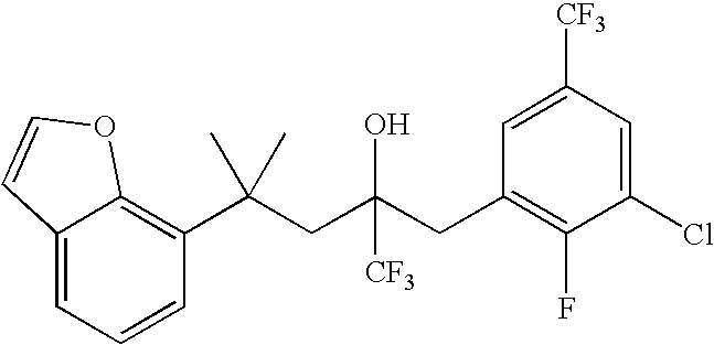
C1=CC(C(CC(CC2=C(F)C(Cl)=CC([CF3])=C2)([CF3])O)(C)C)=C2C(=C1)C=CO2
